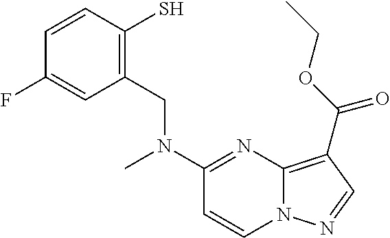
C1=CC(S)=C(CN(C2=NC3=C(C(OCC)=O)C=NN3C=C2)C)C=C1F
